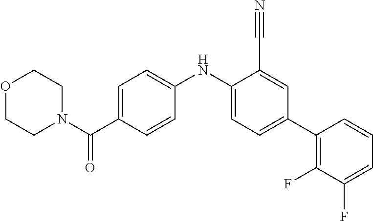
O1CCN(C(C2=CC=C(NC3=CC=C(C4=C(F)C(F)=CC=C4)C=C3C#N)C=C2)=O)CC1
